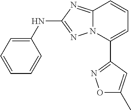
C1(NC2=NN3C(=N2)C=CC=C3C2=NOC(C)=C2)=CC=CC=C1
